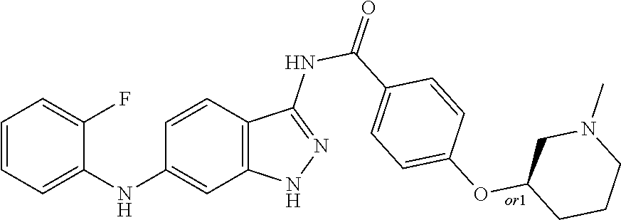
C1=CC=C(NC2=CC3=C(C=C2)C(NC(=O)C2=CC=C(OC4CCCN(C)C4)C=C2)=NN3)C(F)=C1
